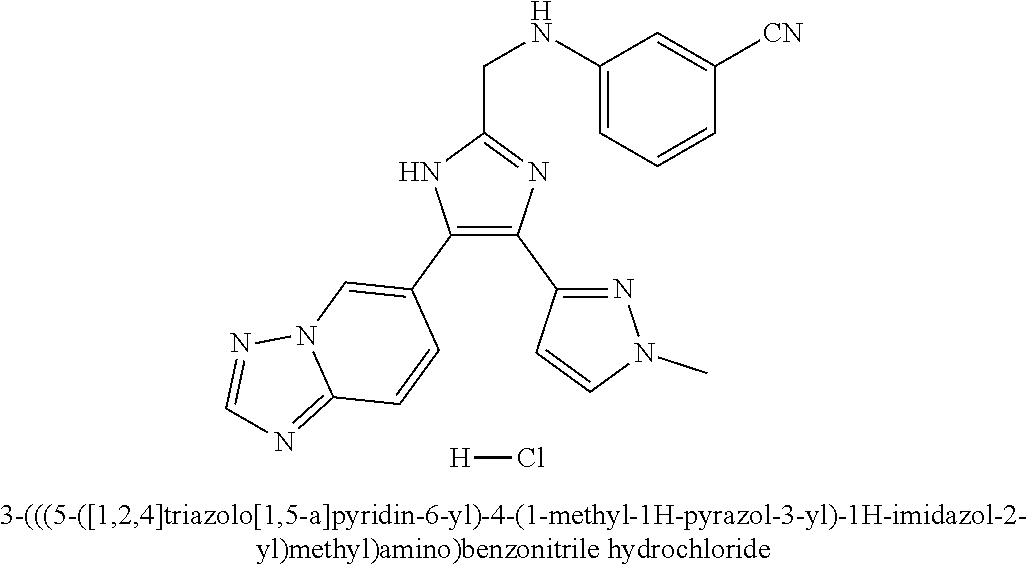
C1(NCC2=NC(C3=NN(C)C=C3)=C(C3=CN4C(=NC=N4)C=C3)N2)=CC=CC([CN])=C1.[H]Cl
